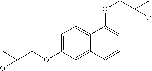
C1=C(OCC2CO2)C=C2C(=C1)C(OCC1OC1)=CC=C2
